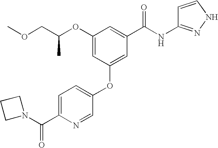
C(C(OC1=CC(OC2=CC=C(C(N3CCC3)=O)N=C2)=CC(C(NC2=NNC=C2)=O)=C1)C)OC
